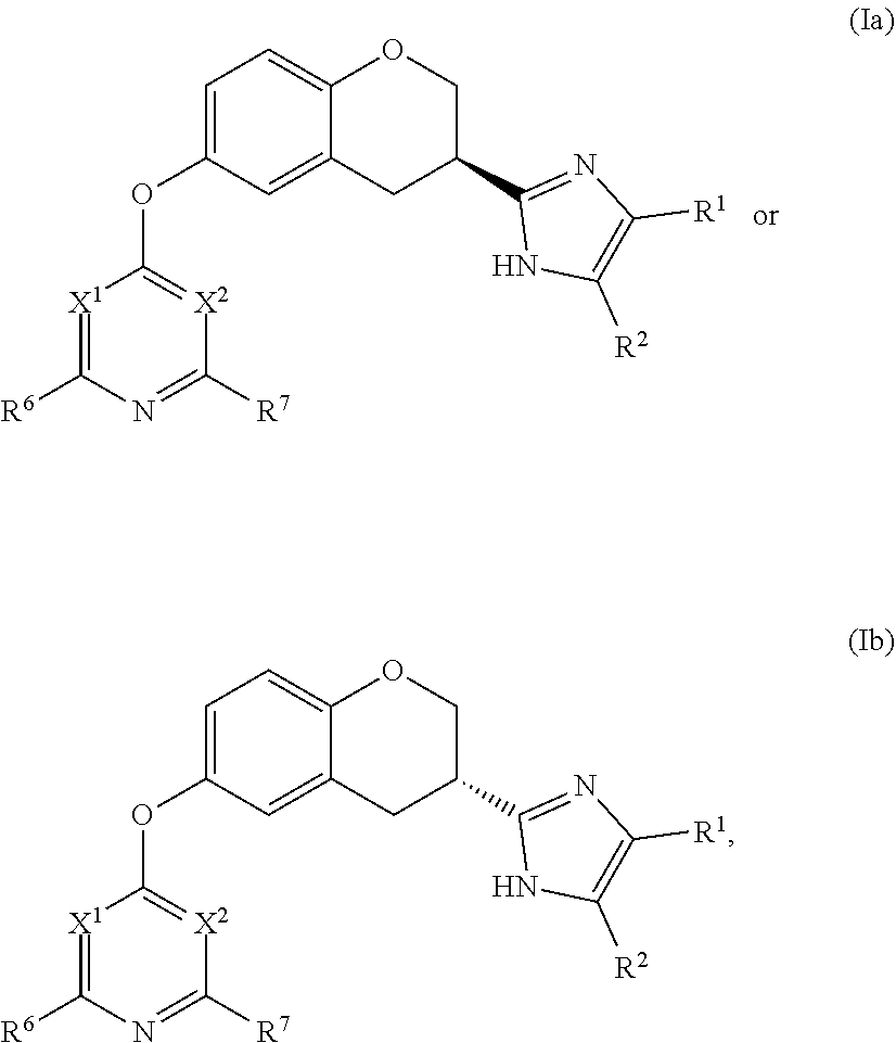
C1=C(OC2=[X2]C([R7])=NC([R6])=[X1]2)C=C2C(=C1)OCC(C1=NC([R1])=C([R2])N1)C2.C1=C(OC2=[X2]C([R7])=NC([R6])=[X1]2)C=C2C(=C1)OCC(C1=NC([R1])=C([R2])N1)C2
